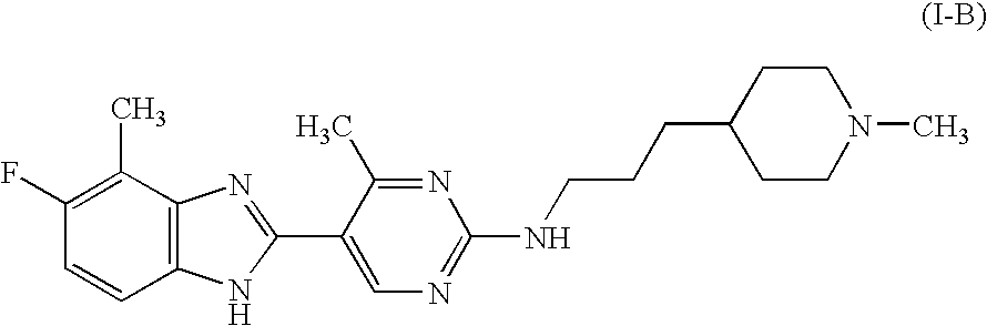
C1=CC2=C(C(C)=C1F)N=C(C1=CN=C(NCCCC3CCN(C)CC3)N=C1C)N2
